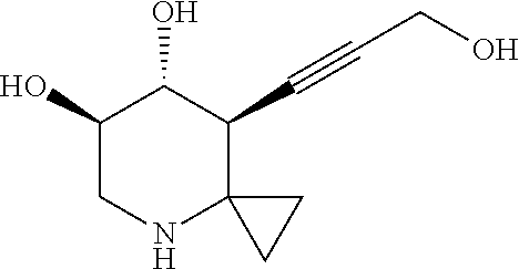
C1(O)CNC2(C(C#CCO)C1O)CC2
